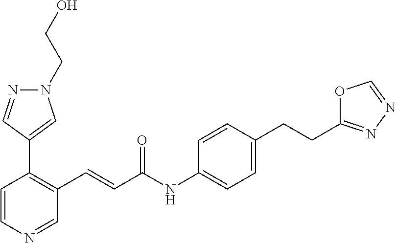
C1=CN=CC(C=CC(=O)NC2=CC=C(CCC3=NN=CO3)C=C2)=C1C1=CN(CCO)N=C1
